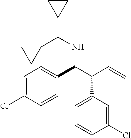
C1(C(NC(C(C=C)C2=CC=CC(Cl)=C2)C2=CC=C(Cl)C=C2)C2CC2)CC1
